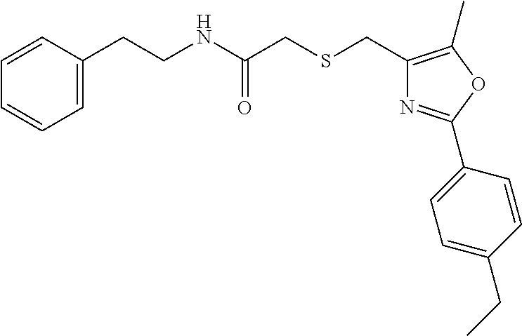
C1=CC(CCNC(CSCC2=C(C)OC(C3=CC=C(CC)C=C3)=N2)=O)=CC=C1
